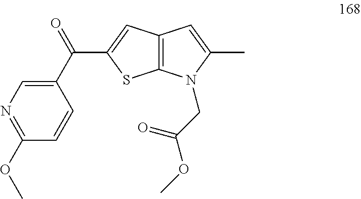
N1=C(OC)C=CC(C(=O)C2=CC3=C(S2)N(CC(OC)=O)C(C)=C3)=C1
